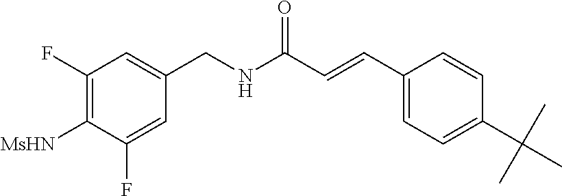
C1(F)=C([MsHN])C(F)=CC(CNC(C=CC2=CC=C(C(C)(C)C)C=C2)=O)=C1
